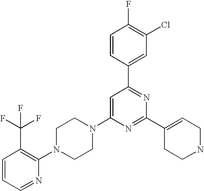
C1=CC=NC(N2CCN(C3=CC(C4=CC(Cl)=C(F)C=C4)=NC(C4=CCNCC4)=N3)CC2)=C1C(F)(F)F
